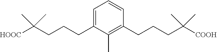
C1=CC(CCCC(C)(C)[COOH])=C(C)C(CCCC(C)(C)[HOOC])=C1
